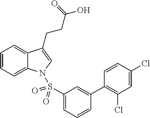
C1=CC=C2C(=C1)C(CCC(O)=O)=CN2S(C1=CC=CC(C2=C(Cl)C=C(Cl)C=C2)=C1)(=O)=O
